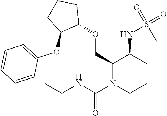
C1(COC2CCCC2OC2=CC=CC=C2)N(C(NCC)=O)CCCC1NS(=O)(=O)C
